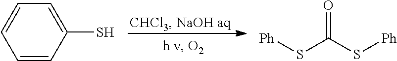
C1=CC=C(S)C=C1.[Ph]SC(S[Ph])=O
